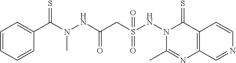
C1=CC=CC=C1C(N(NC(CS(NN1C(=S)C2=C(C=NC=C2)N=C1C)(=O)=O)=O)C)=S
